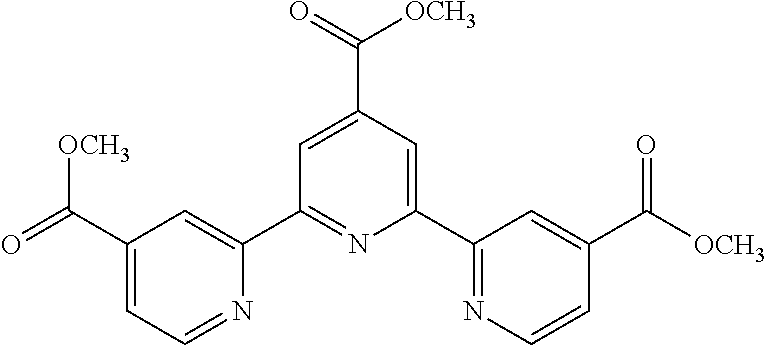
C1(C(=O)[OCH3])=CC=NC(C2=NC(C3=NC=CC(C([OCH3])=O)=C3)=CC(C(=O)[OCH3])=C2)=C1
